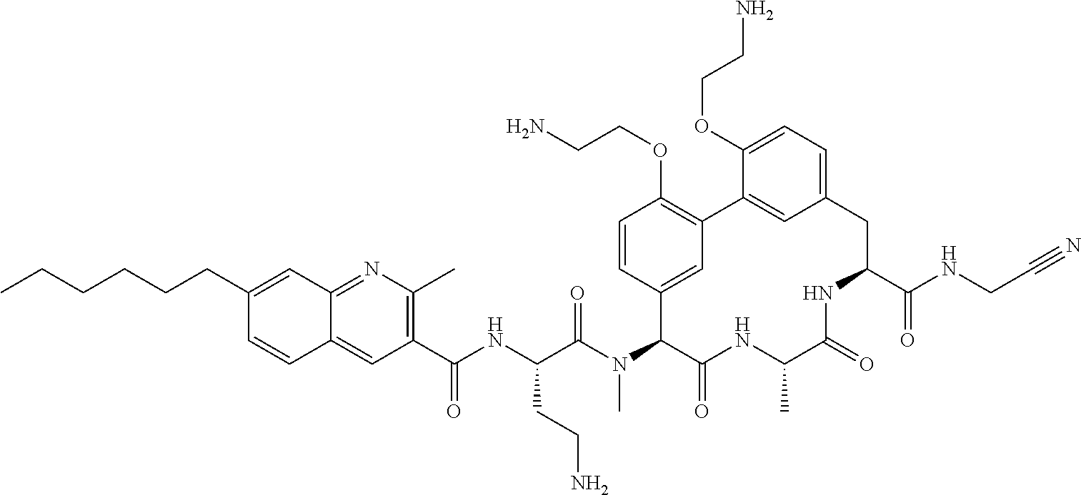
C1(C(NC(C(N(C2C(=O)NC(C)C(=O)NC(C(NCC#N)=O)CC3=CC=C(OCCN)C(=C3)C3=C(OCCN)C=CC2=C3)C)=O)CCN)=O)=C(C)N=C2C(=C1)C=CC(CCCCCC)=C2
